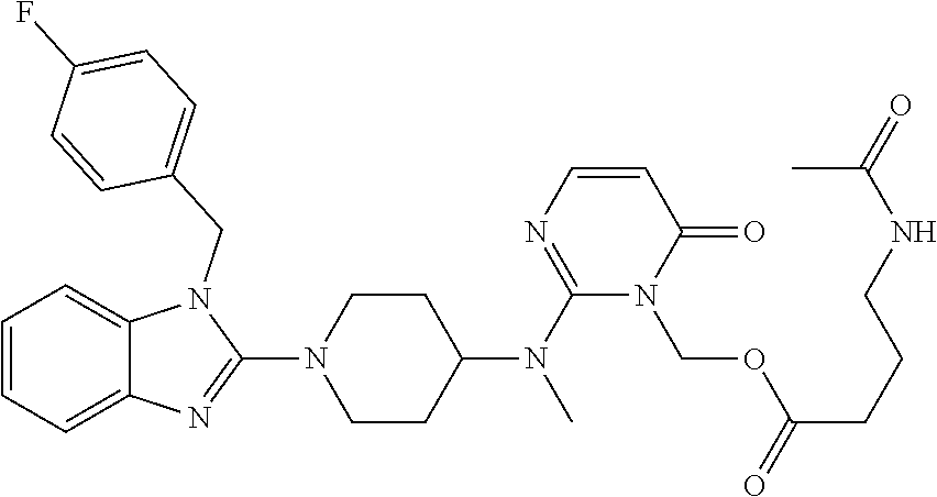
C1=CC=C2C(=C1)N(CC1=CC=C(F)C=C1)C(N1CCC(N(C)C3=NC=CC(=O)N3COC(CCCNC(=O)C)=O)CC1)=N2
